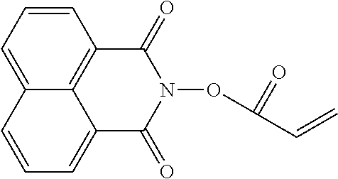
C1=CC=C2C3=C1C(=O)N(OC(C=C)=O)C(=O)C3=CC=C2
